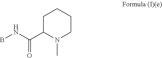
BNC(C1N(C)CCCC1)=O
